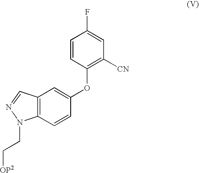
C12=C(C=CC(OC3=C([CN])C=C(F)C=C3)=C1)N(CC[OP2])N=C2
